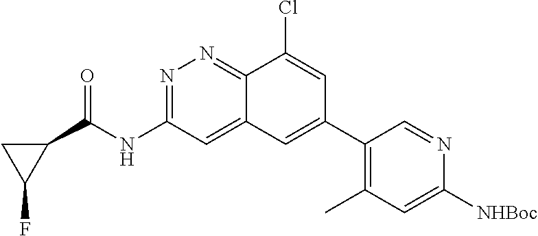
C1(NC(C2CC2F)=O)=NN=C2C(Cl)=CC(C3=C(C)C=C([NHBoc])N=C3)=CC2=C1
